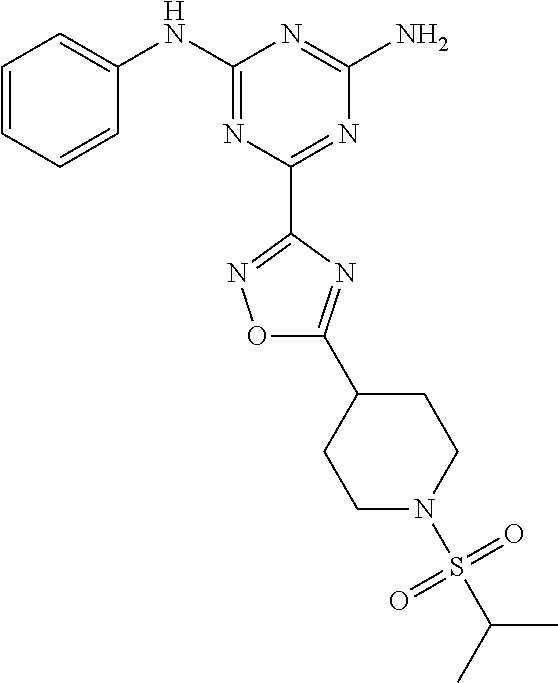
C1=CC=CC(NC2=NC(C3=NOC(C4CCN(S(C(C)C)(=O)=O)CC4)=N3)=NC(N)=N2)=C1
